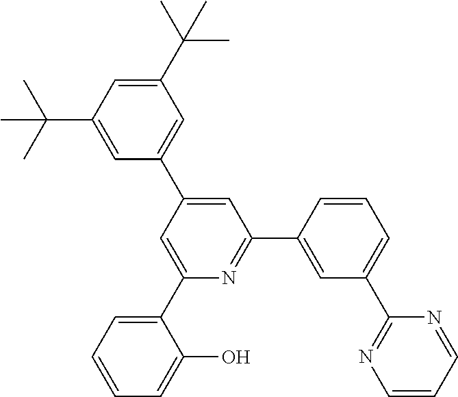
C1(C(C)(C)C)=CC(C(C)(C)C)=CC(C2=CC(C3=CC(C4=NC=CC=N4)=CC=C3)=NC(C3=CC=CC=C3O)=C2)=C1
